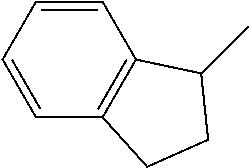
C1=CC=CC2=C1C(C)CC2
